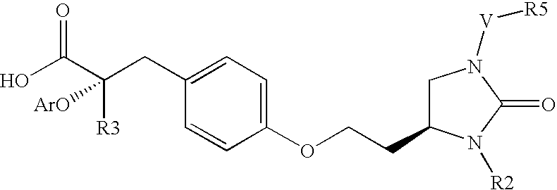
C(C1CN([V][R5])C(=O)N1[R2])COC1=CC=C(CC(C(O)=O)([R3])[ArO])C=C1
